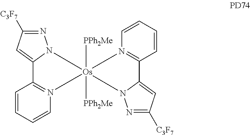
N1=C([C3F7])C=C2N1[Os]1([PPh2Me])([PPh2Me])(N3=C2C=CC=C3)N2N=C([C3F7])C=C2C2=N1C=CC=C2
